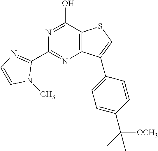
C1(C2=NC3=C(C(O)=N2)SC=C3C2=CC=C(C([OCH3])(C)C)C=C2)=NC=CN1C
